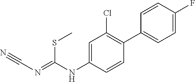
C1=C(NC(=NC#N)SC)C=CC(C2=CC=C(F)C=C2)=C1Cl
